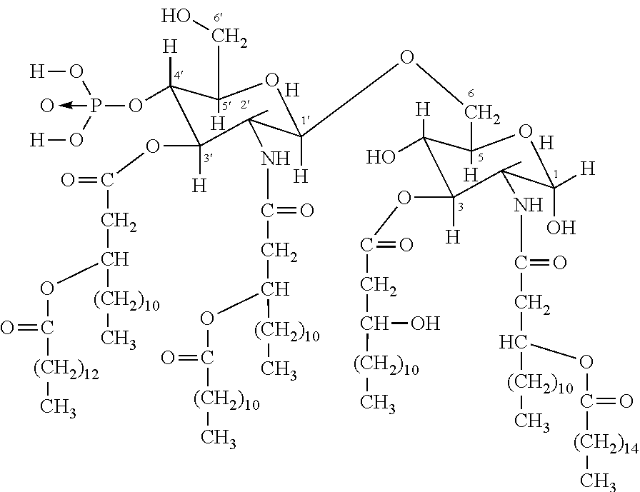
C1([H])(OP(O[H])(O[H])->O)C(OC(=O)CC([(CH2)10]C)OC([(CH2)12]C)=O)([H])C(C)(NC(=O)CC([(CH2)10]C)OC([(CH2)10]C)=O)C([H])(OCC2([H])C([H])(O)C(OC(=O)CC(O)[(CH2)10]C)([H])C(C)(NC(CC([(CH2)10]C)OC(=O)[(CH2)14]C)=O)C([H])(O)O2)OC1(CO)[H].[H].[H]
